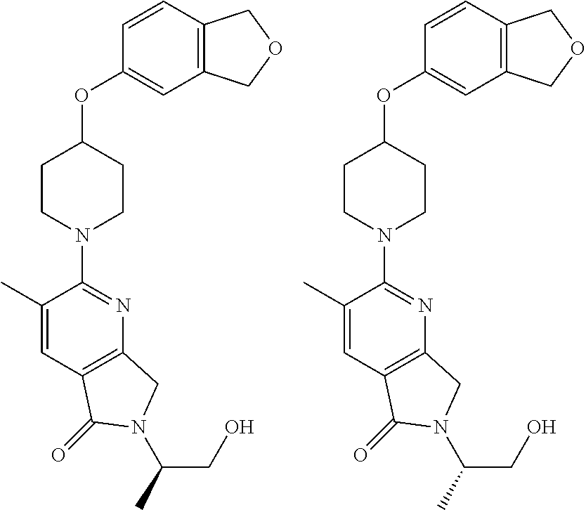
C1(OC2CCN(C3=NC4=C(C(=O)N(C(CO)C)C4)C=C3C)CC2)=CC2=C(C=C1)COC2.C1(OC2CCN(C3=NC4=C(C(=O)N(C(CO)C)C4)C=C3C)CC2)=CC2=C(C=C1)COC2
